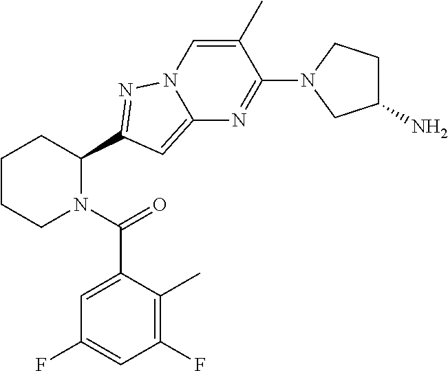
C1CCN(C(=O)C2=CC(F)=CC(F)=C2C)C(C2=NN3C=C(C)C(N4CC(N)CC4)=NC3=C2)C1
